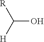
[R]C(O)[H]
